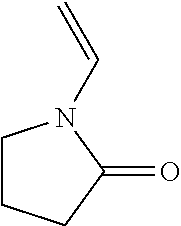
C1CCC(=O)N1C=C
